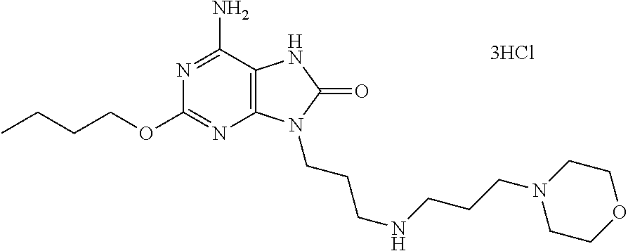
C12=C(C(N)=NC(OCCCC)=N1)NC(=O)N2CCCNCCCN1CCOCC1
